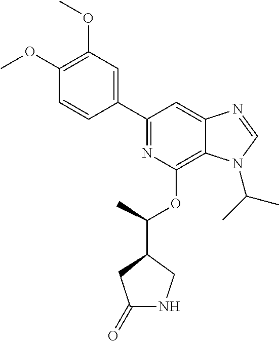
C1(C2=NC(OC(C3CC(=O)NC3)C)=C3C(=C2)N=CN3C(C)C)=CC(OC)=C(OC)C=C1
